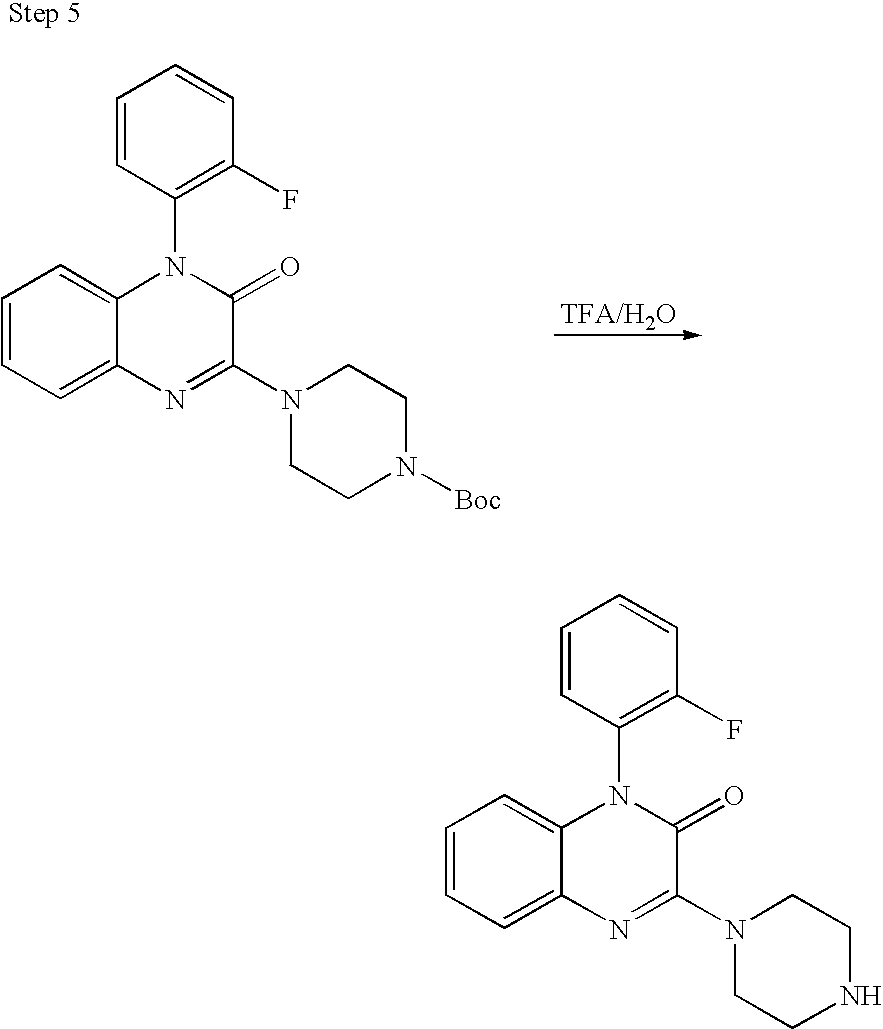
[TFA/H2O].C1=CC=C2C(=C1)N(C1=C(F)C=CC=C1)C(=O)C(N1CCN([Boc])CC1)=N2.C1=CC=C2C(=C1)N(C1=C(F)C=CC=C1)C(=O)C(N1CCNCC1)=N2
